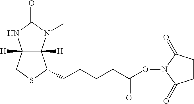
C12([H])C([H])(N(C)C(=O)N1)C(CCCCC(=O)ON1C(=O)CCC1=O)SC2
